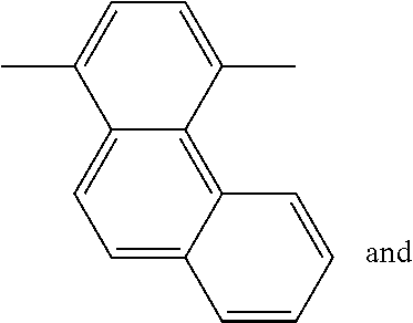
C1=C2C(=C3C(=C1)C(C)=CC=C3C)C=CC=C2
